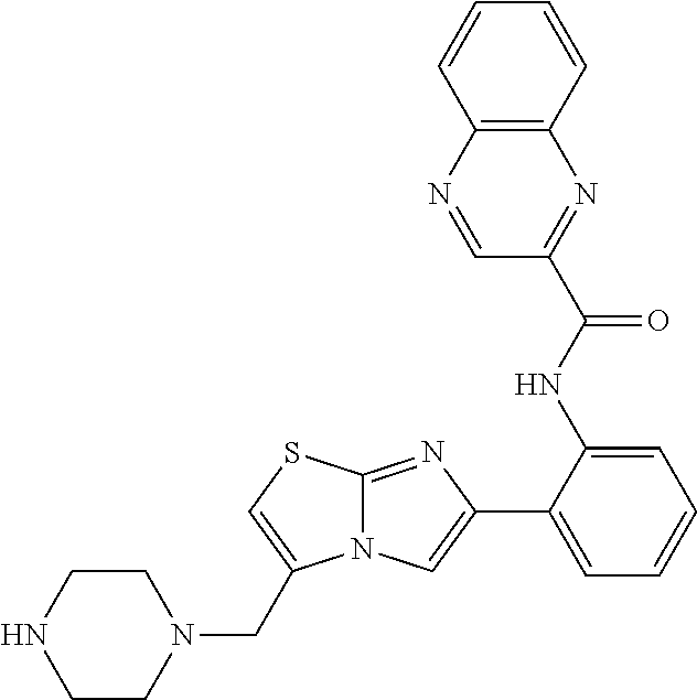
C1(C2=CC=CC=C2NC(C2=NC3=C(N=C2)C=CC=C3)=O)=CN2C(=N1)SC=C2CN1CCNCC1
